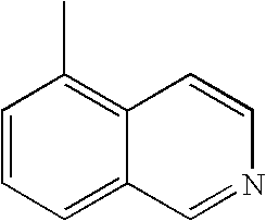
C1=CC=C2C(=C1C)C=CN=C2
